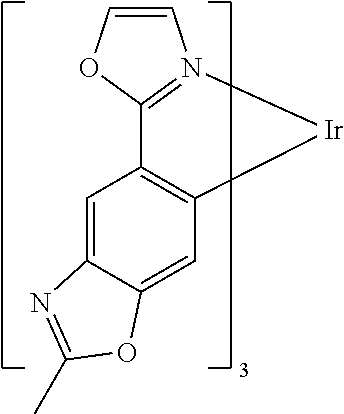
C1=COC2=N1[Ir]C1=C2C=C2C(=C1)OC(C)=N2
